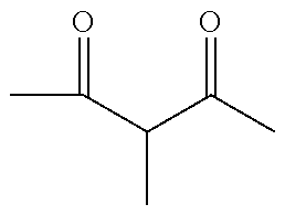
CC(=O)C(C(C)=O)C
